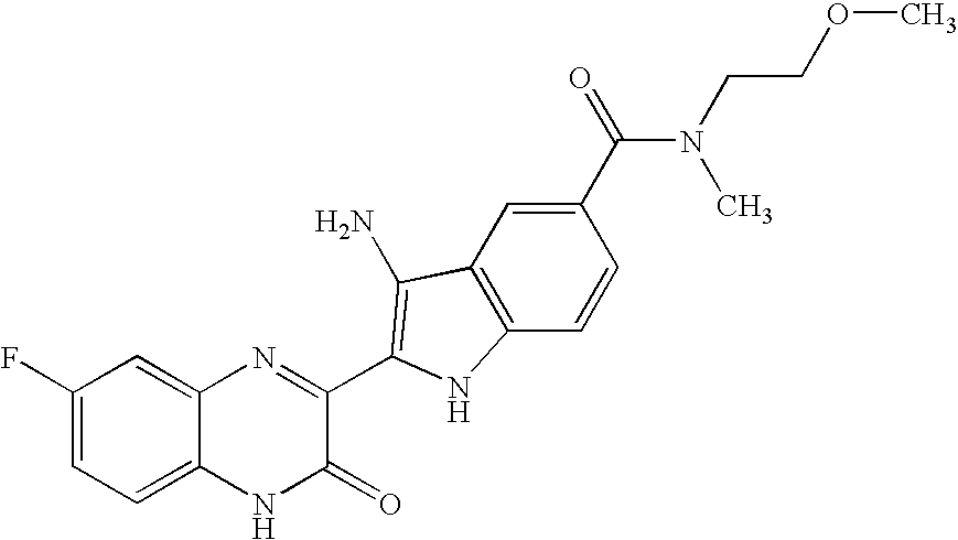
C1=C2C(=CC(F)=C1)N=C(C1=C(N)C3=C(C=CC(C(N(CCOC)C)=O)=C3)N1)C(=O)N2
